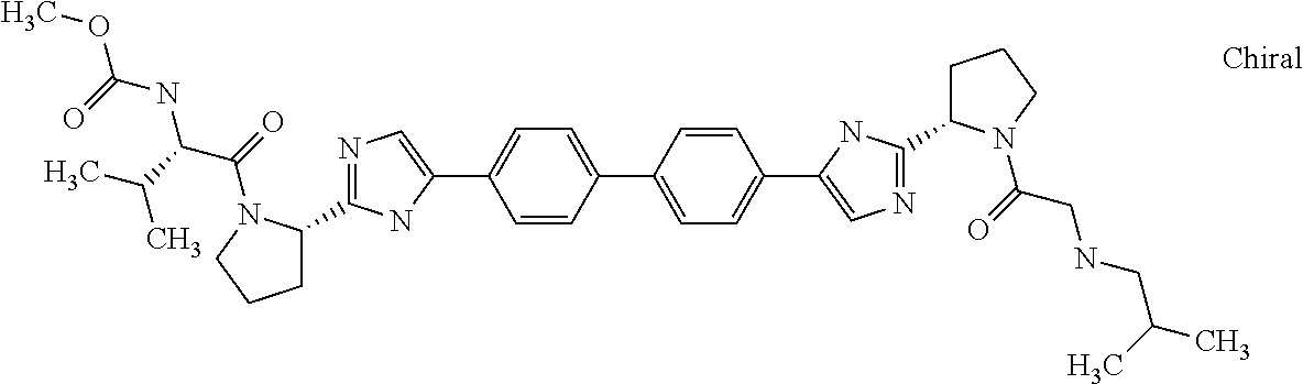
C1=CC(C2=CC=C(C3=CN=C(C4CCCN4C(CNCC(C)C)=O)N3)C=C2)=CC=C1C1=CN=C(C2CCCN2C(C(NC(OC)=O)C(C)C)=O)N1
